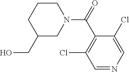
C1CCC(CO)CN1C(C1=C(Cl)C=NC=C1Cl)=O
